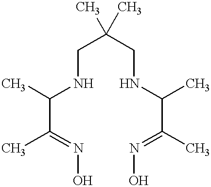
C(NC(C(C)=NO)C)C(CNC(C(=NO)C)C)(C)C
